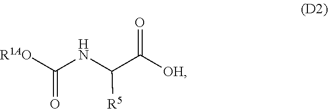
C(NC(C([OH])=O)[R5])(=O)[R1AO]
